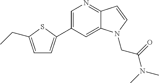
C1=C(C2=CC=C(CC)S2)C=C2C(=N1)C=CN2CC(N(C)C)=O
